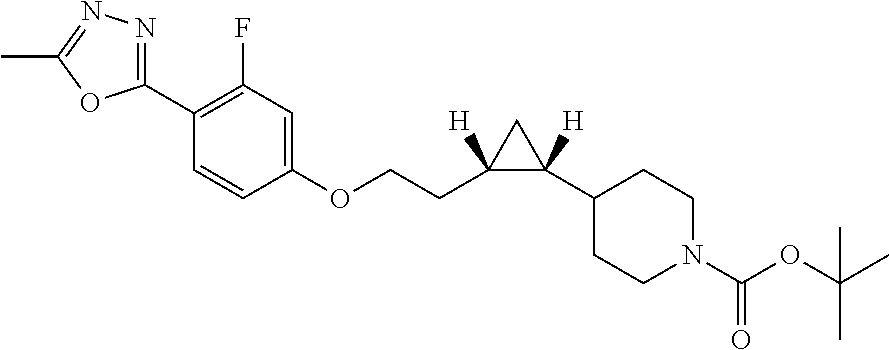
O(CCC1([H])C(C2CCN(C(OC(C)(C)C)=O)CC2)([H])C1)C1=CC(F)=C(C2=NN=C(C)O2)C=C1
